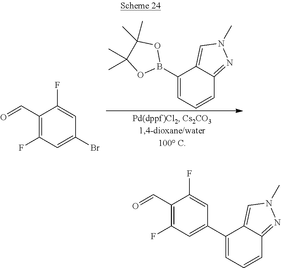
B1(C2=CC=CC3=NN(C)C=C23)OC(C)(C)C(C)(C)O1.C1=C(F)C(C=O)=C(F)C=C1Br.C1(F)=CC(C2=CC=CC3=NN(C)C=C23)=CC(F)=C1C=O
